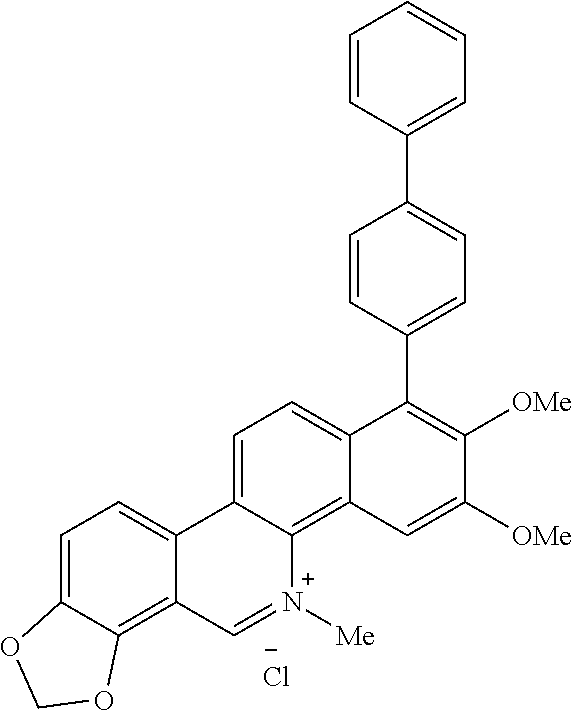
C1=CC(C2=CC=C(C3=C([OMe])C([OMe])=CC4=C5C(=CC=C34)C3=CC=C4C(=C3C=[N+]5[Me])OCO4)C=C2)=CC=C1.[Cl-]
